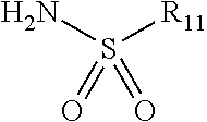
NS([R11])(=O)=O
